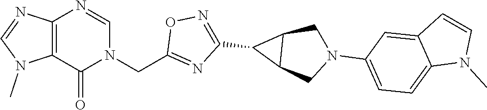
C12=C(C(=O)N(CC3=NC(C4C5C4CN(C4=CC=C6C(=C4)C=CN6C)C5)=NO3)C=N1)N(C)C=N2
